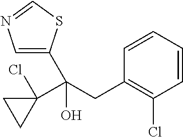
C1=CC=CC(CC(C2(Cl)CC2)(O)C2=CN=CS2)=C1Cl
